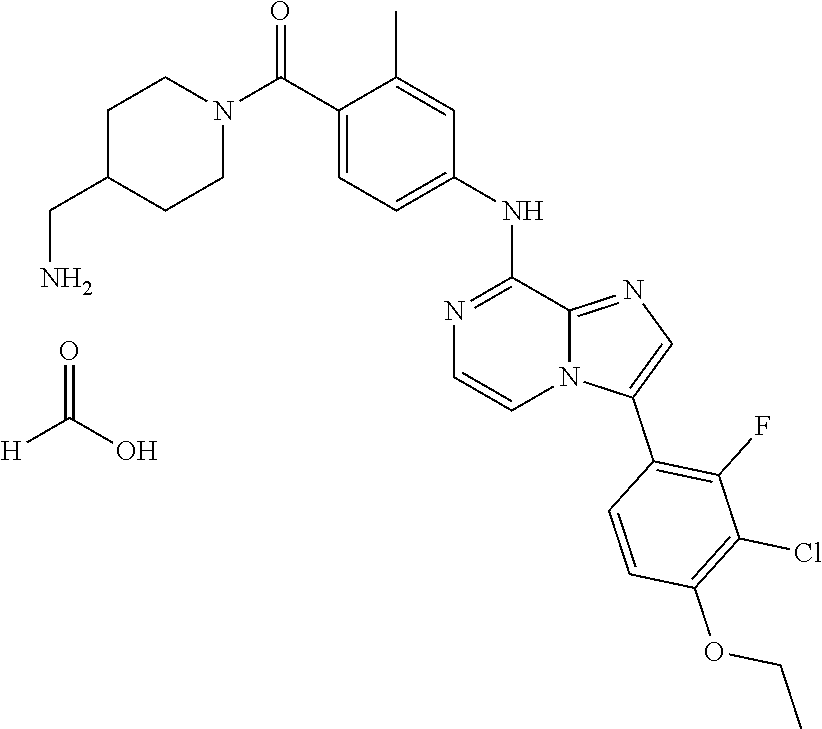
C1(NC2=CC=C(C(N3CCC(CN)CC3)=O)C(C)=C2)=NC=CN2C1=NC=C2C1=C(F)C(Cl)=C(OCC)C=C1.[H]C(O)=O
